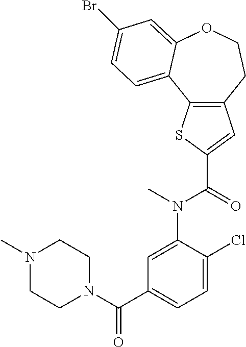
C12=C(CCOC3=CC(Br)=CC=C13)C=C(C(N(C1=CC(C(N3CCN(C)CC3)=O)=CC=C1Cl)C)=O)S2
